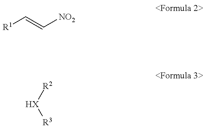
[R1]C=C[NO2].[R2][HX][R3]
